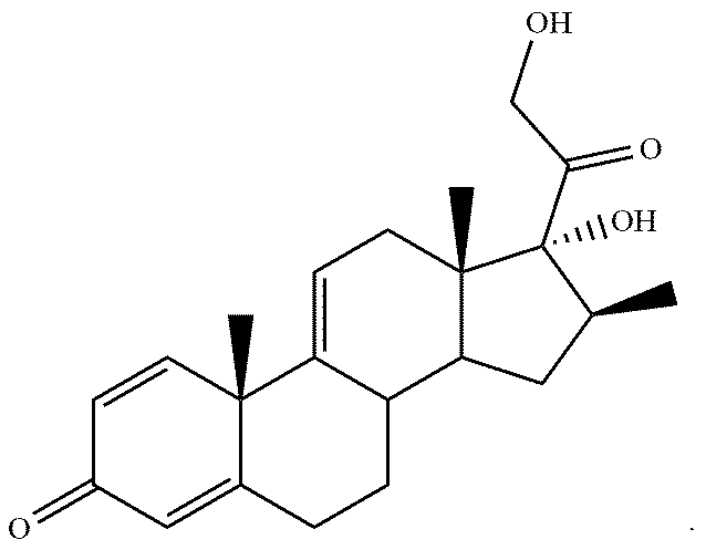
C1=CC2(C)C(=CC1=O)CCC1C2=CCC2(C)C1CC(C)C2(C(CO)=O)O
